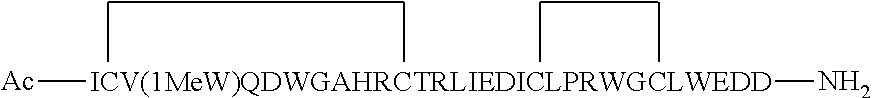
[Ac][ICV(1MeW)QDWGAHRCTRLIEDICLPRWGCLWEDD]N
